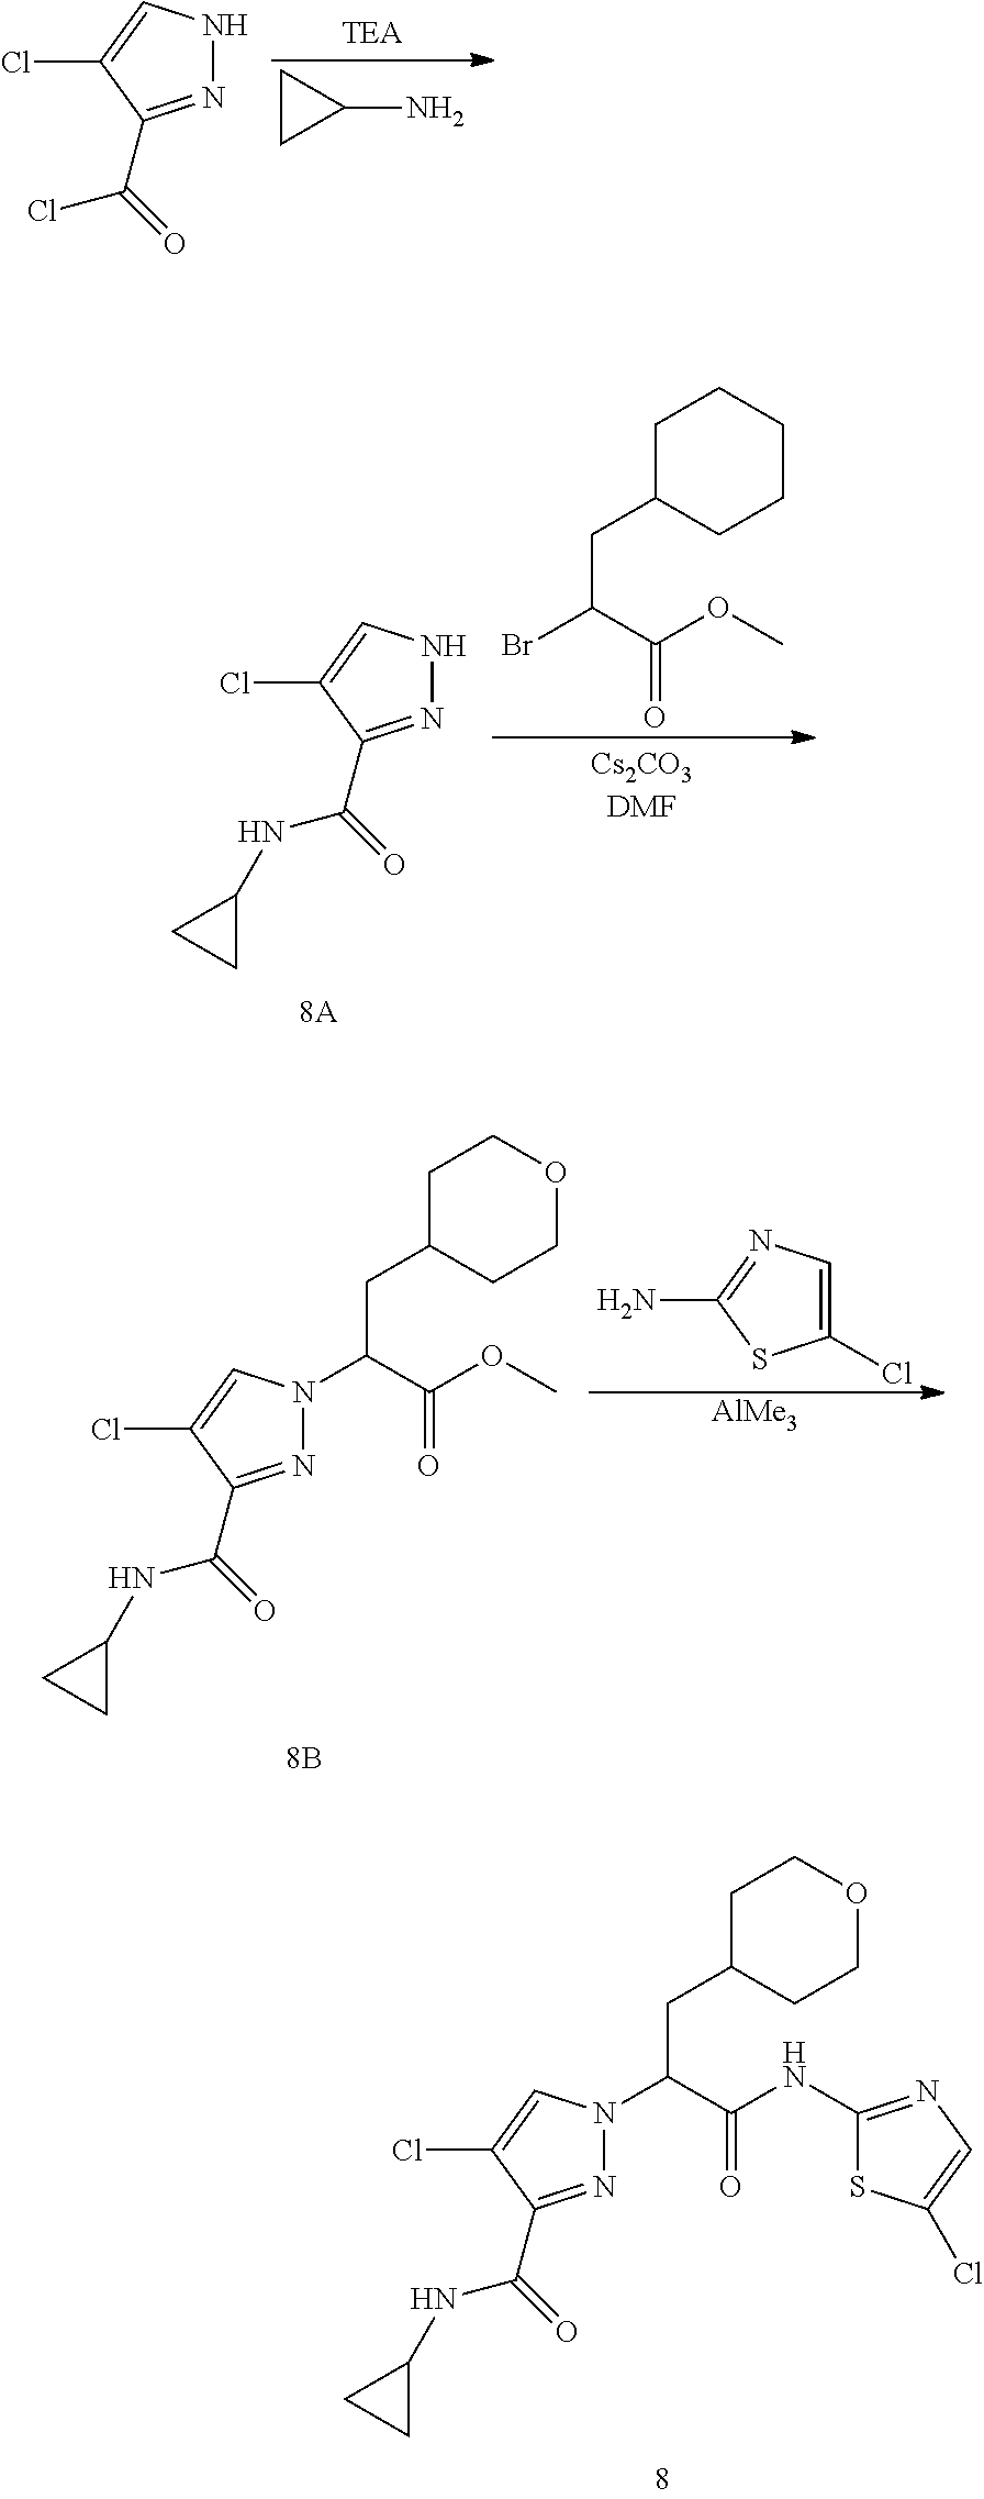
C1CC1N.N1=C(C(=O)Cl)C(Cl)=CN1.N1=C(C(=O)NC2CC2)C(Cl)=CN1C(CC1CCOCC1)C(NC1=NC=C(Cl)S1)=O.N1=C(C(=O)NC2CC2)C(Cl)=CN1.C1C(CC(Br)C(OC)=O)CCCC1.N1=C(C(=O)NC2CC2)C(Cl)=CN1C(CC1CCOCC1)C(OC)=O.C1(Cl)=CN=C(N)S1.[AlMe3]
